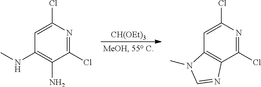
[CH(OEt)3].C1(Cl)=NC(Cl)=CC(NC)=C1N.C1(Cl)=NC(Cl)=CC2=C1N=CN2C
